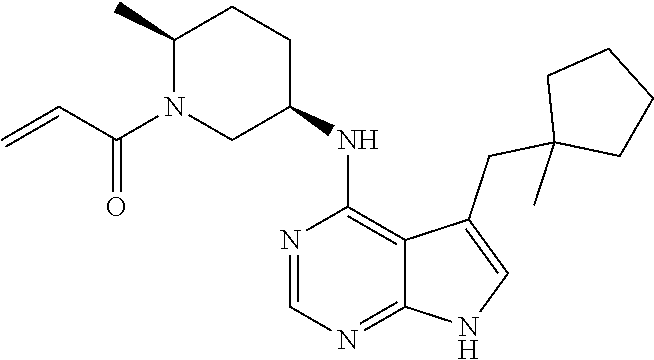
C1(C)N(C(C=C)=O)CC(NC2=C3C(=NC=N2)NC=C3CC2(C)CCCC2)CC1
